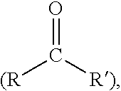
[(R]C([R)])=O
